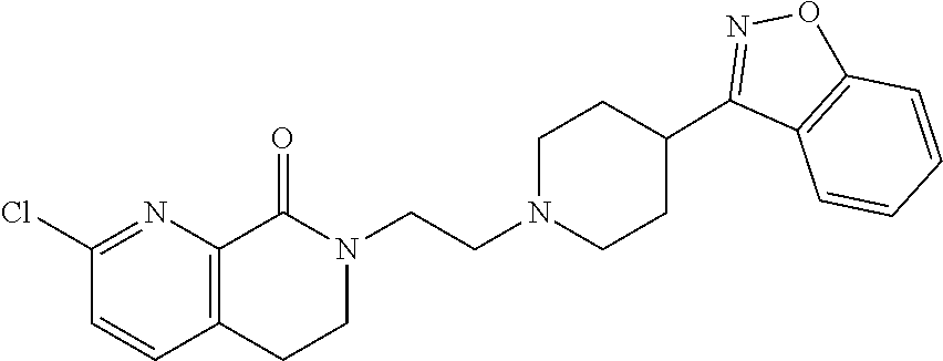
C1(Cl)=NC2=C(C=C1)CCN(CCN1CCC(C3=NOC4=C3C=CC=C4)CC1)C2=O
